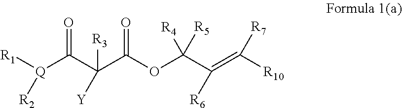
[Q](C(=O)C(C(OC(C(=C([R10])[R7])[R6])([R4])[R5])=O)([R3])[Y])([R1])[R2]
